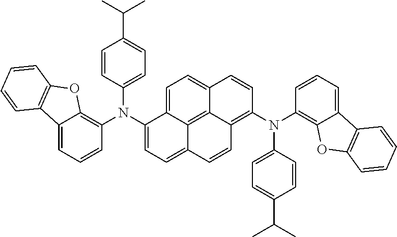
C1=CC=C2C(=C1N(C1=CC=C(C(C)C)C=C1)C1=C3C4=C5C(=CC=C4C=C1)C(N(C1=C4C(=CC=C1)C1=C(O4)C=CC=C1)C1=CC=C(C(C)C)C=C1)=CC=C5C=C3)OC1=C2C=CC=C1
